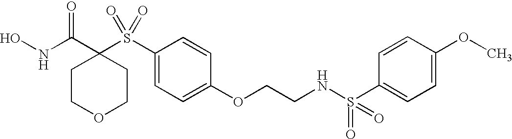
N(C(C1(S(C2=CC=C(OCCNS(C3=CC=C(OC)C=C3)(=O)=O)C=C2)(=O)=O)CCOCC1)=O)O
